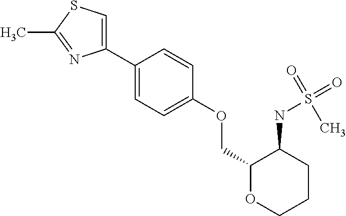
C1(C2=CSC(C)=N2)=CC=C(OCC2OCCCC2NS(=O)(C)=O)C=C1
